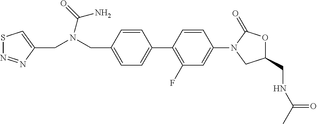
C(N(CC1=CC=C(C2=C(F)C=C(N3CC(CNC(C)=O)OC3=O)C=C2)C=C1)C(=O)N)C1=CSN=N1
